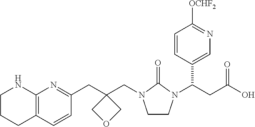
C12=C(C=CC(CC3(CN4CCN(C(CC(O)=O)C5=CN=C([OCHF2])C=C5)C4=O)COC3)=N1)CCCN2
